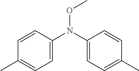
C1=CC(N(C2=CC=C(C)C=C2)OC)=CC=C1C
